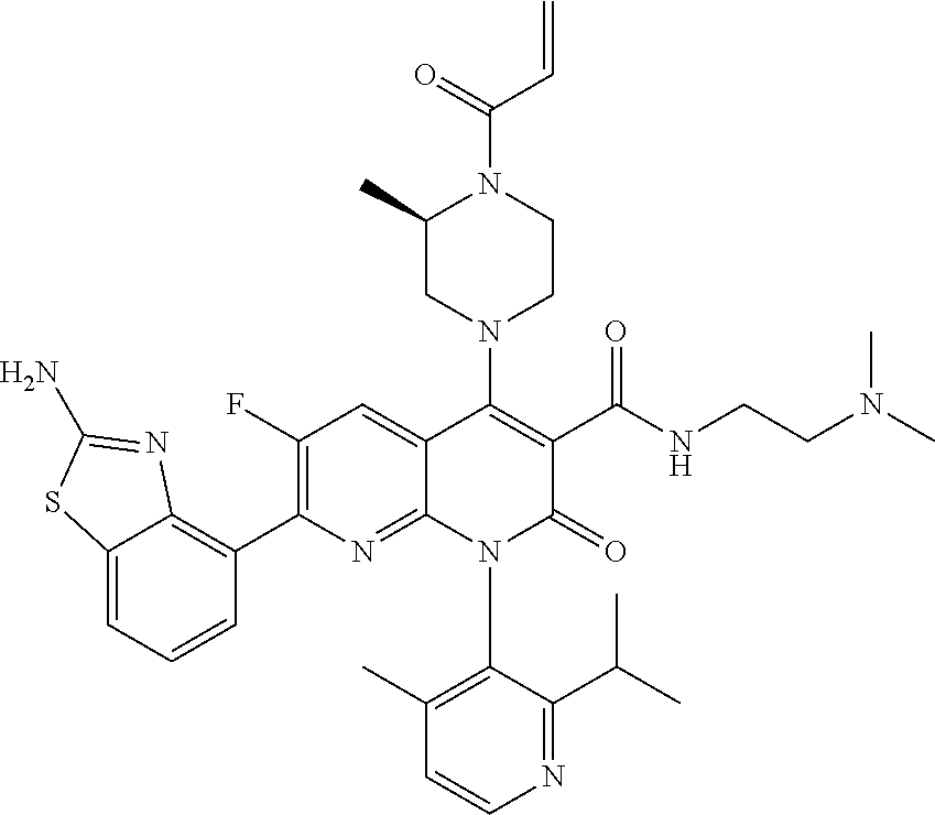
C1=CN=C(C(C)C)C(N2C(=O)C(C(NCCN(C)C)=O)=C(N3CC(C)N(C(C=C)=O)CC3)C3=CC(F)=C(C4=C5C(=CC=C4)SC(N)=N5)N=C23)=C1C
